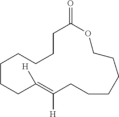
O=C1OCCCCCCC([H])=C([H])CCCCCCC1
